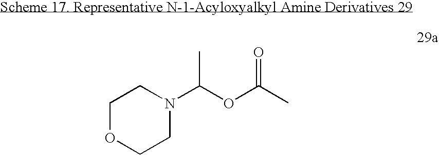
N1(C(OC(C)=O)C)CCOCC1
